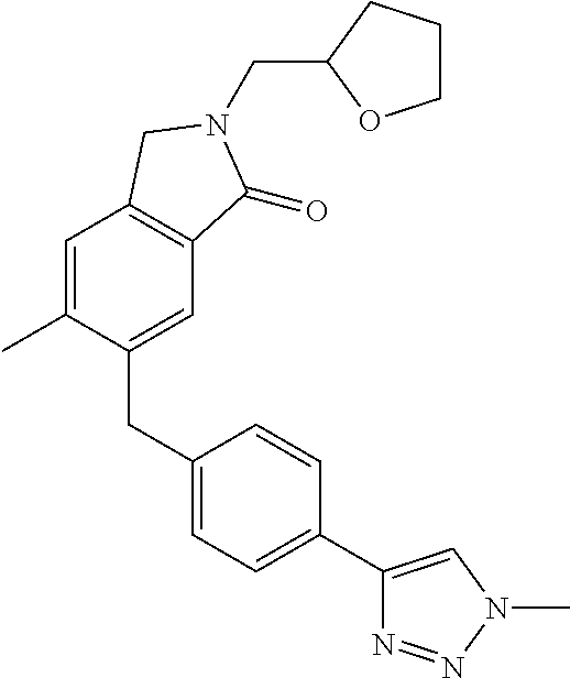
C1=C(C)C(CC2=CC=C(C3=CN(C)N=N3)C=C2)=CC2=C1CN(CC1CCCO1)C2=O
